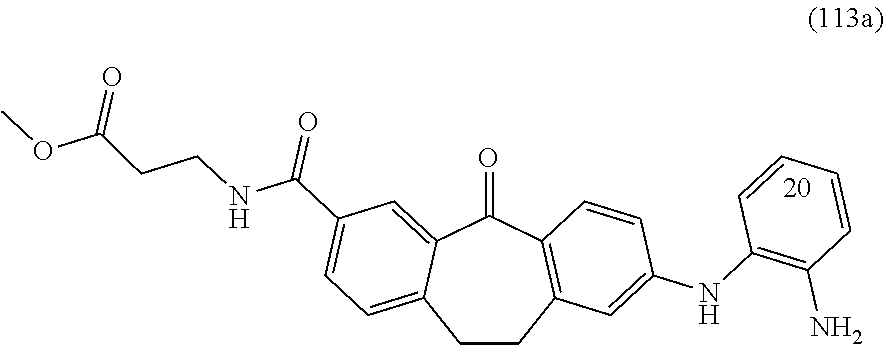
C1CC2=C(C(=O)C3=CC(C(NCCC(OC)=O)=O)=CC=C13)C=CC(NC1=C(N)C=CC=C1)=C2
